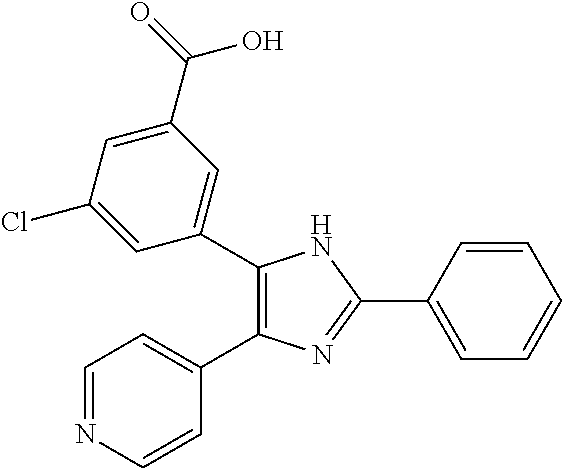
C1(C2=CC(C(=O)O)=CC(Cl)=C2)=C(C2=CC=NC=C2)N=C(C2=CC=CC=C2)N1
